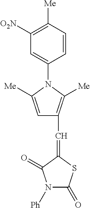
[Ph]N1C(=O)SC(=CC2=C([Me])N(C3=CC([O2N])=C([Me])C=C3)C([Me])=C2)C1=O
